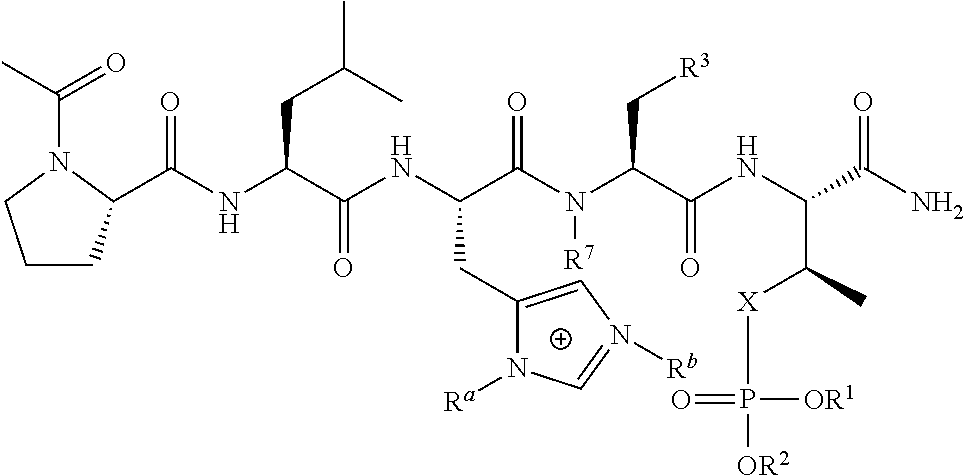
C1CC(C(NC(C(NC(C(N(C(C(NC(C([X]P([OR2])(=O)[OR1])C)C(N)=O)=O)C[R3])[R7])=O)CC2=CN([Rb])=CN2[Ra])=O)CC(C)C)=O)N(C(C)=O)C1
